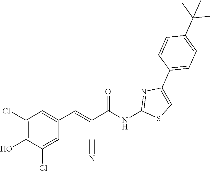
C1(C(C)(C)C)=CC=C(C2=CSC(NC(C(=CC3=CC(Cl)=C(O)C(Cl)=C3)C#N)=O)=N2)C=C1
